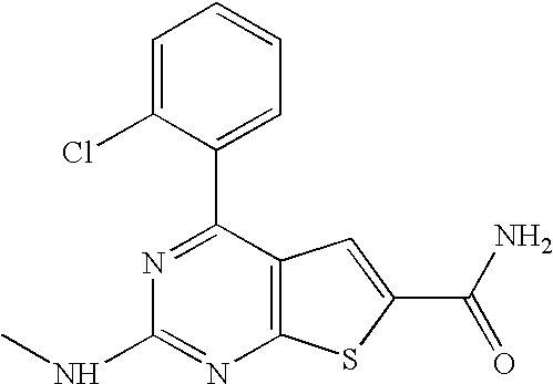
C1=C(Cl)C(C2=NC(NC)=NC3=C2C=C(C(=O)N)S3)=CC=C1
